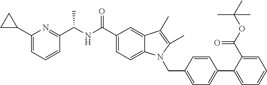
C1(C2CC2)=CC=CC(C(NC(C2=CC=C3C(=C2)C(C)=C(C)N3CC2=CC=C(C3=CC=CC=C3C(=O)OC(C)(C)C)C=C2)=O)C)=N1
